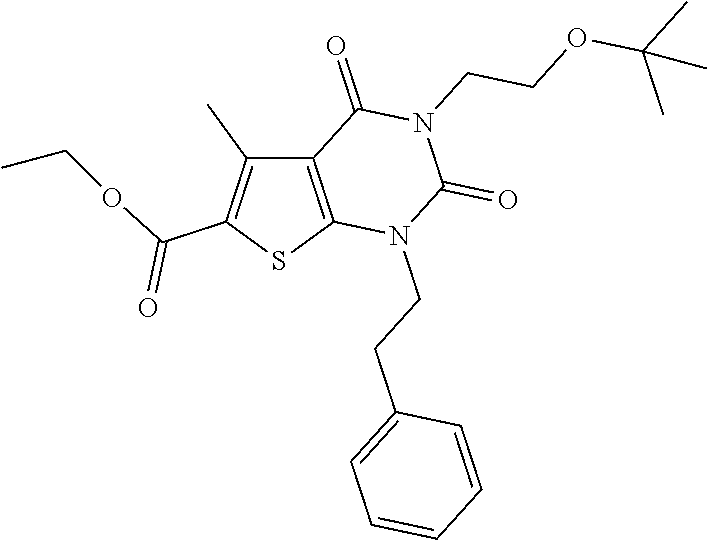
C12=C(SC(C(OCC)=O)=C1C)N(CCC1=CC=CC=C1)C(=O)N(CCOC(C)(C)C)C2=O
